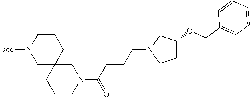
[Boc]N1CC2(CCC1)CN(C(CCCN1CC(OCC3=CC=CC=C3)CC1)=O)CCC2
